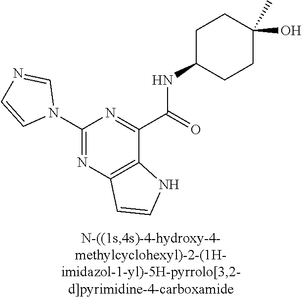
C1(N2C=NC=C2)=NC2=C(C(C(NC3CCC(O)(C)CC3)=O)=N1)NC=C2
